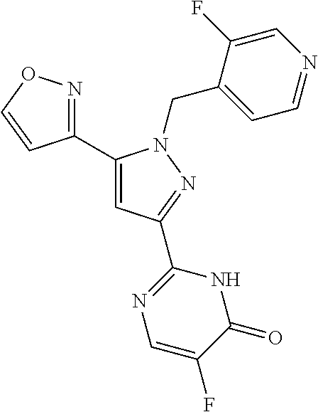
C1(C2=CC(C3=NC=C(F)C(=O)N3)=NN2CC2=CC=NC=C2F)=NOC=C1
